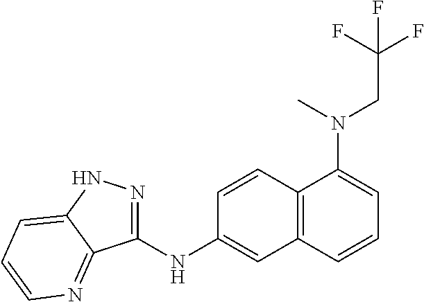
C1(NC2=CC3=C(C=C2)C(N(C)CC(F)(F)F)=CC=C3)=NNC2=CC=CN=C12
